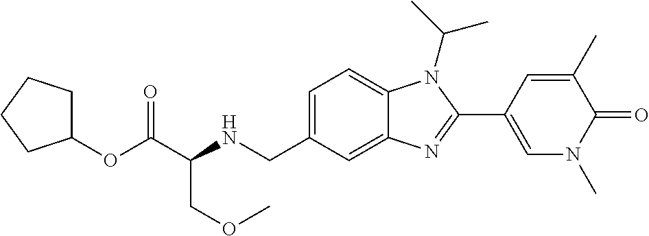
O(C(C(NCC1=CC=C2C(=C1)N=C(C1=CN(C)C(=O)C(C)=C1)N2C(C)C)COC)=O)C1CCCC1
